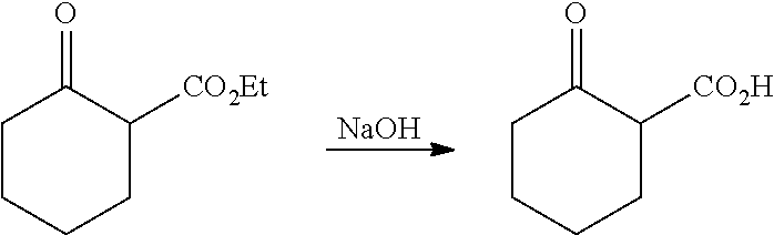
[NaOH].C1CCCC([CO2Et])C1=O.C1CCCC([CO2H])C1=O
